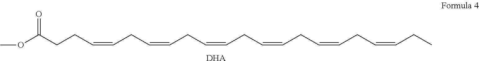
[DHA].COC(CCC=CCC=CCC=CCC=CCC=CCC=CCC)=O
